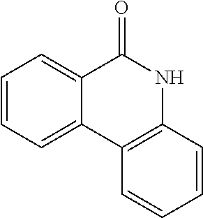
N1C(=O)C2=CC=CC=C2C2=C1C=CC=C2
